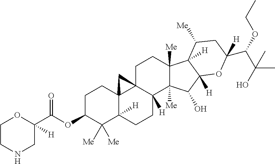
O(C1C([Me])([Me])C2([H])C3(CC1)C1(C([H])(CC2)C2([Me])C([Me])(CC1)C1([H])C([H])(C2O)OC(C(OCC)C(O)(C)C)([H])CC1[Me])C3)C(C1([H])OCCNC1)=O
